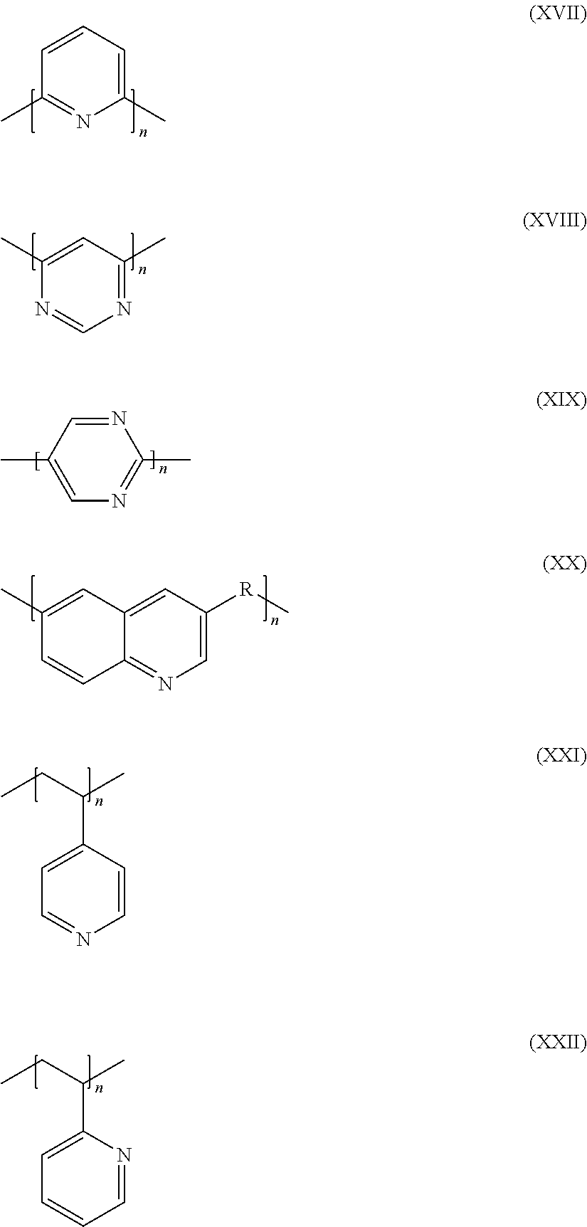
C1(C)=CC(C)=NC=N1.C1=CC=C(C)N=C1C.C1(C)=CN=C(C)N=C1.C1=C(C(CC)C)C=CN=C1.C12=CC([R]C)=CN=C1C=CC(C)=C2.C1=C(C(CC)C)N=CC=C1
